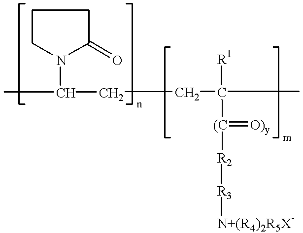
C1CCC(=O)N1C(CCC(C)([(C](=[O)y])[R2][R3][N+(R4)2R5X-])[R1])C
